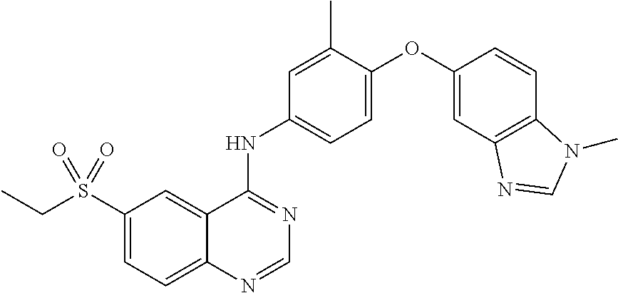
C12=CC=C(S(CC)(=O)=O)C=C1C(NC1=CC=C(OC3=CC4=C(C=C3)N(C)C=N4)C(C)=C1)=NC=N2
